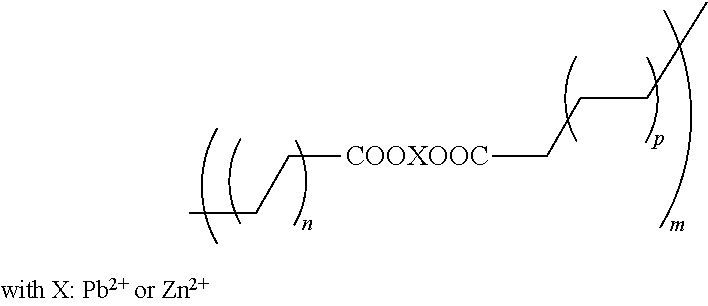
CCC[COOXOOC]CCCC
